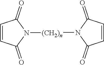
C1=CC(=O)N([(CH2)n]N2C(=O)C=CC2=O)C1=O
